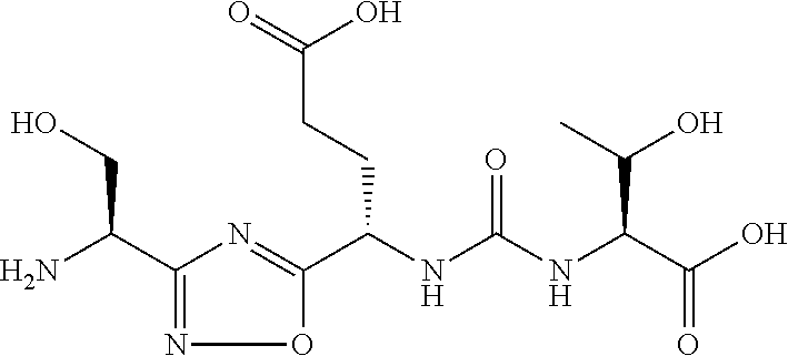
C1(C(N)CO)=NOC(C(NC(NC(C(O)=O)C(O)C)=O)CCC(=O)O)=N1
